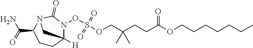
C1CC2([H])N(OS(OCC(CCC(OCCCCCCC)=O)(C)C)(=O)=O)C(=O)N(C1C(N)=O)C2
